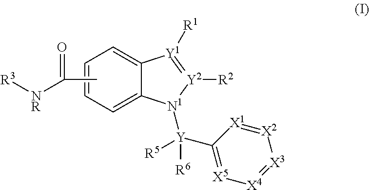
C1=C2C(=CC=C1)[Y1]([R1])=[Y2]([R2])[N1]2[Y]([R5])(C1=[X5][X4]=[X3][X2]=[X1]1)[R6].CC(=O)[NR][R3]
